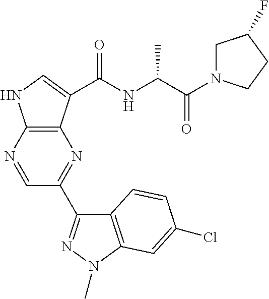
C12=C(N=CC(C3=NN(C)C4=C3C=CC(Cl)=C4)=N1)NC=C2C(NC(C(N1CC(F)CC1)=O)C)=O
